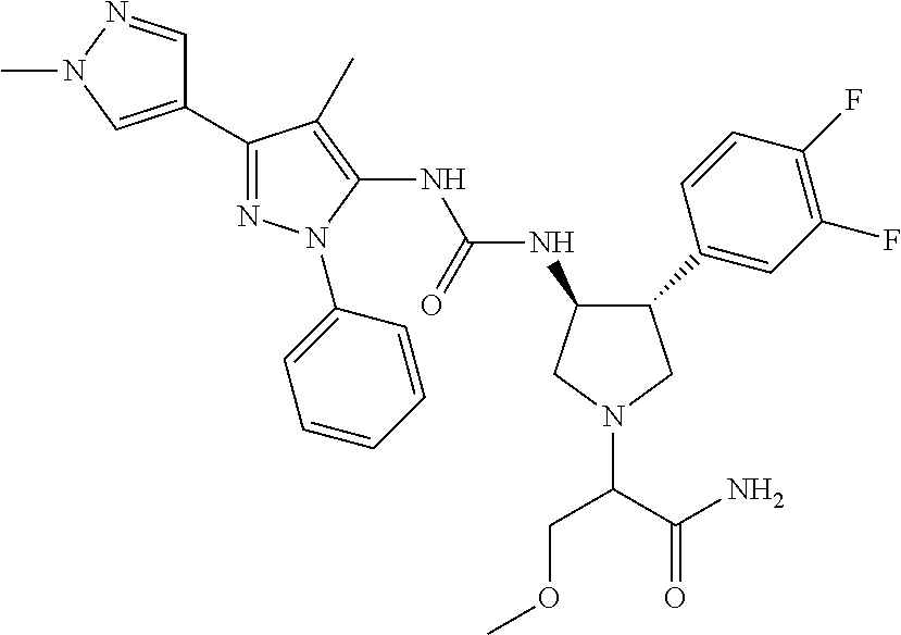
C1(NC(NC2=C(C)C(C3=CN(C)N=C3)=NN2C2=CC=CC=C2)=O)C(C2=CC(F)=C(F)C=C2)CN(C(C(N)=O)COC)C1
